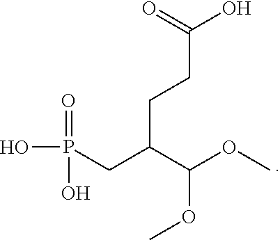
OP(=O)(O)CC(C(OC)OC)CCC(O)=O
